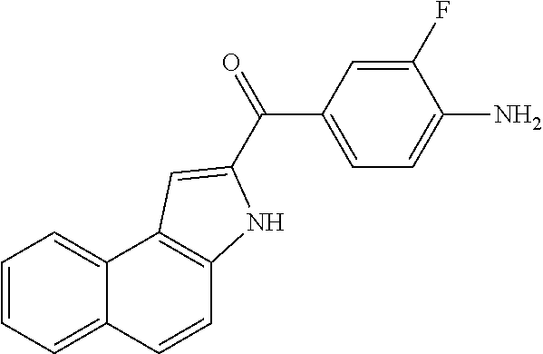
C1=CC2=CC=CC=C2C2=C1NC(C(=O)C1=CC=C(N)C(F)=C1)=C2
